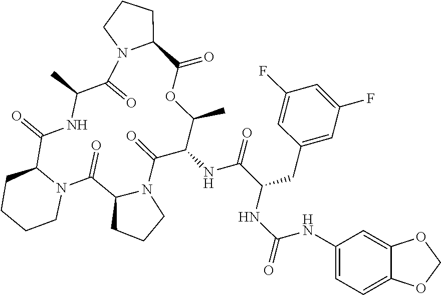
C12CCCN1C(=O)C(C)NC(=O)C1N(C(=O)C3N(C(=O)C(NC(C(CC4=CC(F)=CC(F)=C4)NC(=O)NC4=CC=C5C(=C4)OCO5)=O)C(C)OC2=O)CCC3)CCCC1
